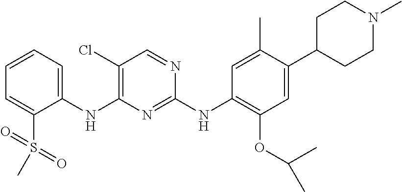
C1(NC2=C(Cl)C=NC(NC3=C(OC(C)C)C=C(C4CCN(C)CC4)C(C)=C3)=N2)=CC=CC=C1S(=O)(=O)C
